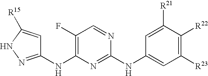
C1=C([R21])C([R22])=C([R23])C=C1NC1=NC(NC2=NNC([R15])=C2)=C(F)C=N1
